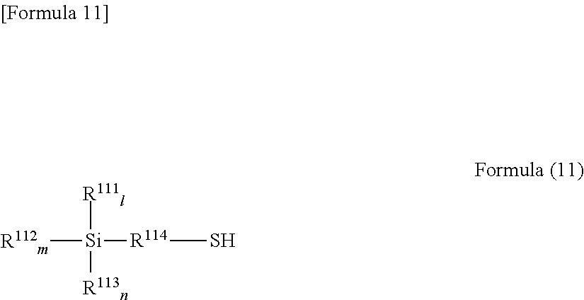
[R112m][Si]([R114]S)([R111l])[R113n]
